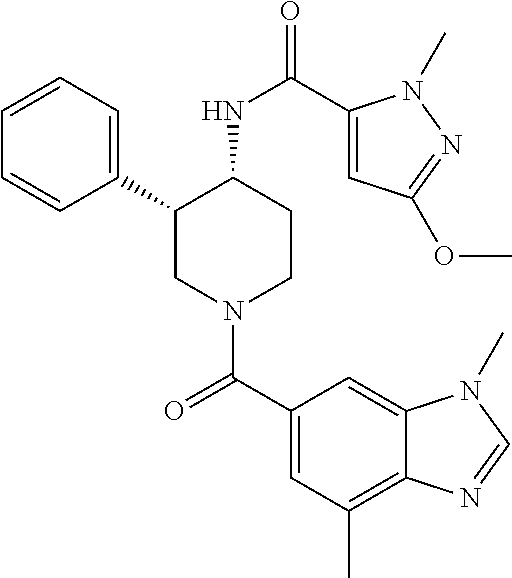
C1(C2CN(C(C3=CC(C)=C4C(=C3)N(C)C=N4)=O)CCC2NC(=O)C2=CC(OC)=NN2C)=CC=CC=C1
